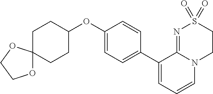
C1(OC2CCC3(CC2)OCCO3)=CC=C(C2=CC=CN3C2=NS(=O)(=O)CC3)C=C1
